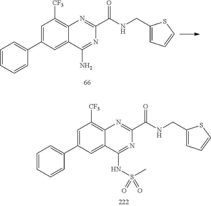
C1=C(C2=CC=CC=C2)C=C2C(=C1[CF3])N=C(C(=O)NCC1=CC=CS1)N=C2N.C1=C(C2=CC=CC=C2)C=C2C(=C1[CF3])N=C(C(=O)NCC1=CC=CS1)N=C2NS(C)(=O)=O
